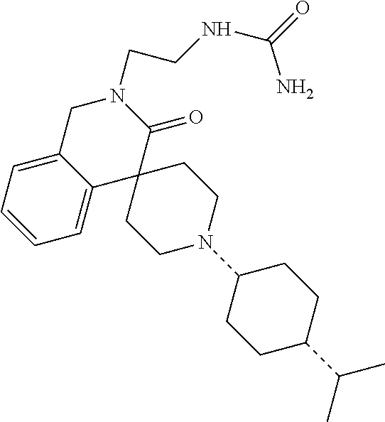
C1C2=CC=CC=C2C2(C(=O)N1CCNC(=O)N)CCN(C1CCC(C(C)C)CC1)CC2
